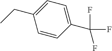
C1=CC(C(F)(F)F)=CC=C1CC
